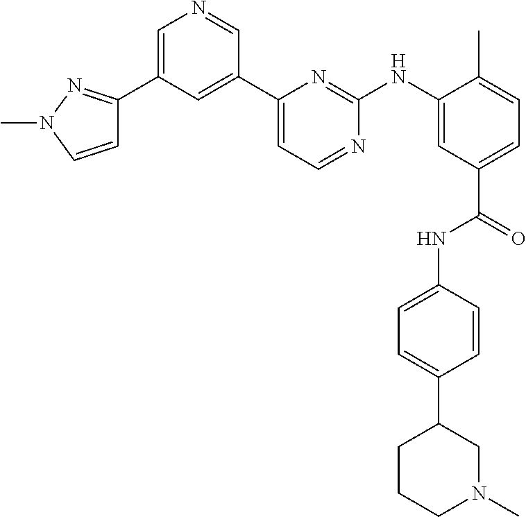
C1=C(C2=NN(C)C=C2)C=C(C2=CC=NC(NC3=CC(C(=O)NC4=CC=C(C5CCCN(C)C5)C=C4)=CC=C3C)=N2)C=N1
